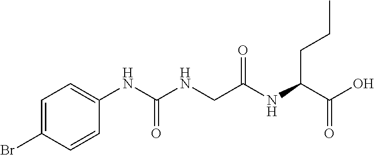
C1=C(Br)C=CC(NC(NCC(NC(C(O)=O)CCC)=O)=O)=C1
